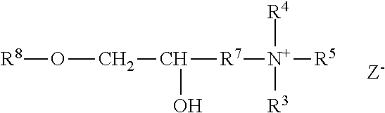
[R8]OCC([R7][N+]([R3])([R4])[R5])O
